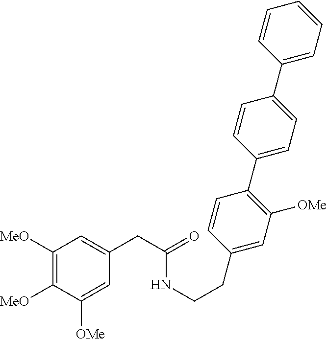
C1(C2=CC=C(C3=C([OMe])C=C(CCNC(CC4=CC([MeO])=C([MeO])C([OMe])=C4)=O)C=C3)C=C2)=CC=CC=C1
